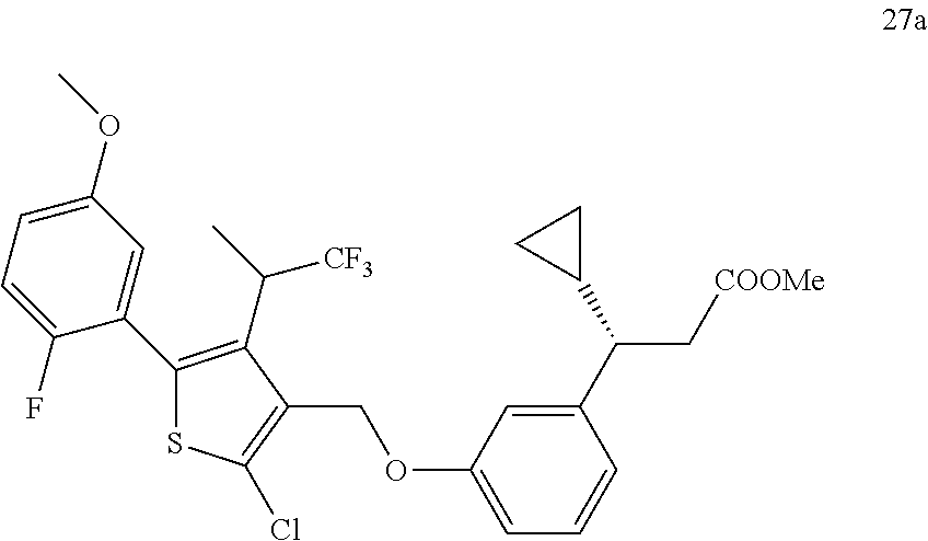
C1=C(OC)C=C(C2=C(C(C)[CF3])C(COC3=CC=CC(C(C[COOMe])C4CC4)=C3)=C(Cl)S2)C(F)=C1
